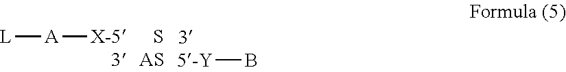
[A]([X-5])[L].S.[5-Y]B
